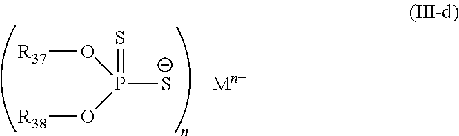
P([S-])(O[R37])(O[R38])=S.[Mn+]
